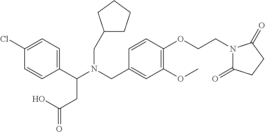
N(CC1=CC(OC)=C(OCCN2C(=O)CCC2=O)C=C1)(C(C1=CC=C(Cl)C=C1)CC(=O)O)CC1CCCC1
